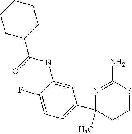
C1(C2=CC=C(F)C(NC(C3CCCCC3)=O)=C2)(C)CCSC(N)=N1
